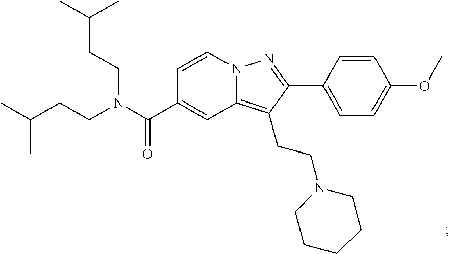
N12C(=C(CCN3CCCCC3)C(C3=CC=C(OC)C=C3)=N1)C=C(C(N(CCC(C)C)CCC(C)C)=O)C=C2
